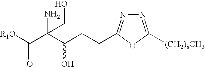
[R1O]C(C(C(CCC1=NN=C([(CH2)8CH3])O1)O)(N)CO)=O
